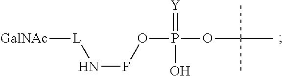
[GalNAc][L]NFOP(OC(C)(C)C)(=[Y])O
